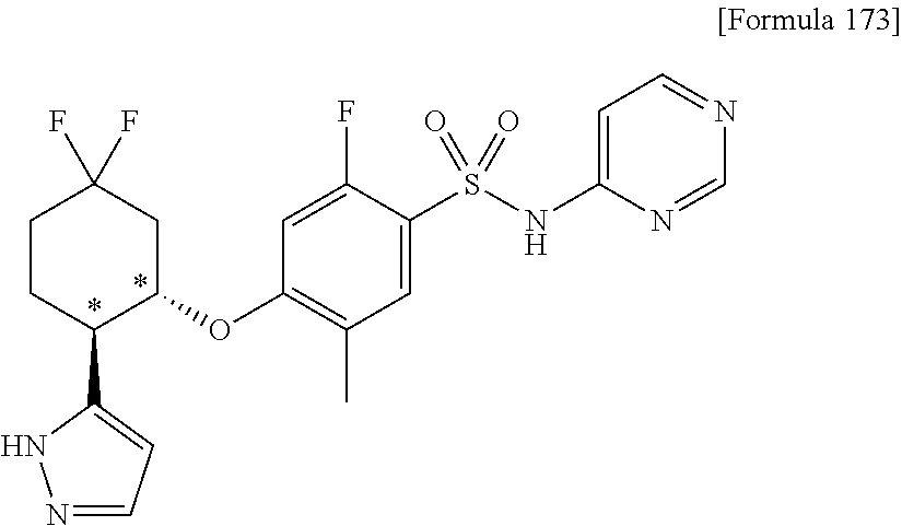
C1(OC2=C(C)C=C(S(NC3=CC=NC=N3)(=O)=O)C(F)=C2)CC(F)(F)CCC1C1=CC=NN1
